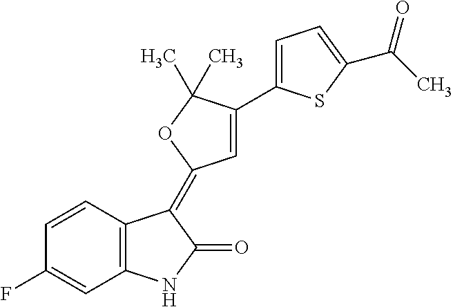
C1=CC(F)=CC2=C1C(=C1C=C(C3=CC=C(C(C)=O)S3)C(C)(C)O1)C(=O)N2
